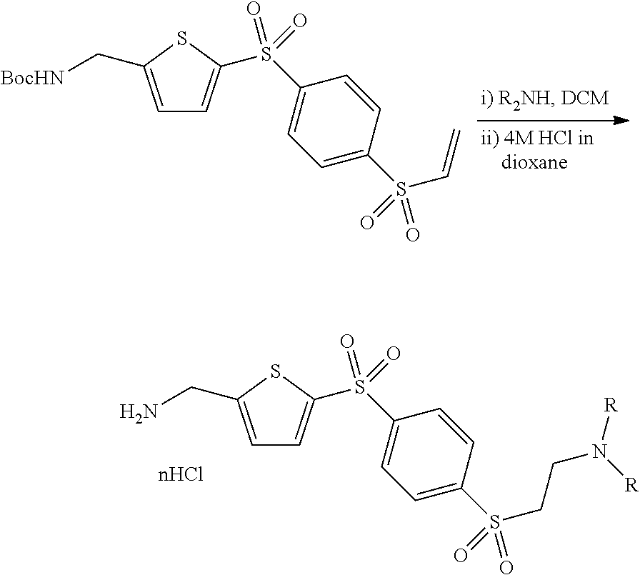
C1=C(C[BocHN])SC(S(C2=CC=C(S(C=C)(=O)=O)C=C2)(=O)=O)=C1.C1=C(CN)SC(S(C2=CC=C(S(CCN([R])[R])(=O)=O)C=C2)(=O)=O)=C1
